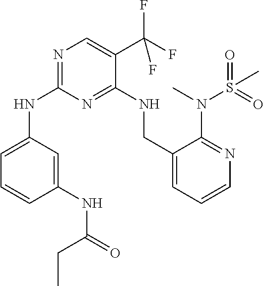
C1=C(NC2=NC=C(C(F)(F)F)C(NCC3=CC=CN=C3N(C)S(C)(=O)=O)=N2)C=C(NC(=O)CC)C=C1
